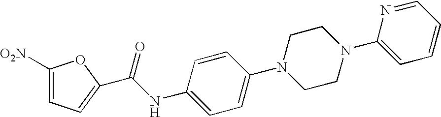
C1=C([O2N])OC(C(NC2=CC=C(N3CCN(C4=CC=CC=N4)CC3)C=C2)=O)=C1
